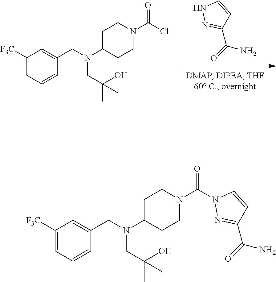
N1N=C(C(=O)N)C=C1.C1([F3C])=CC=CC(CN(C2CCN(C(Cl)=O)CC2)CC(C)(O)C)=C1.C1([F3C])=CC=CC(CN(C2CCN(C(N3N=C(C(=O)N)C=C3)=O)CC2)CC(C)(O)C)=C1
